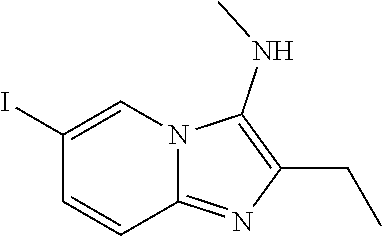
IC1=CN2C(=NC(CC)=C2NC)C=C1
